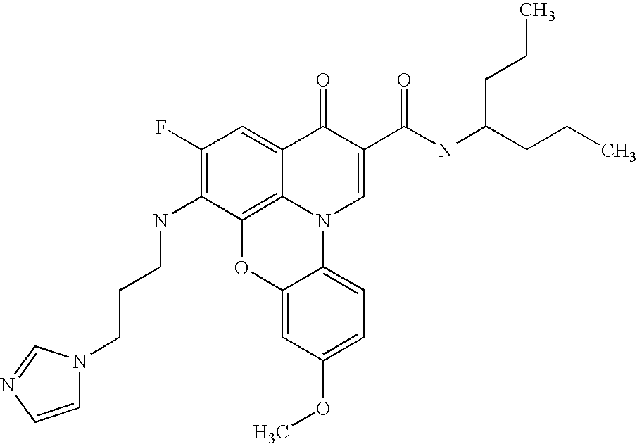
C1(F)=C(NCCCN2C=CN=C2)C2=C3C(=C1)C(=O)C(C(NC(CCC)CCC)=O)=CN3C1=CC=C(OC)C=C1O2
